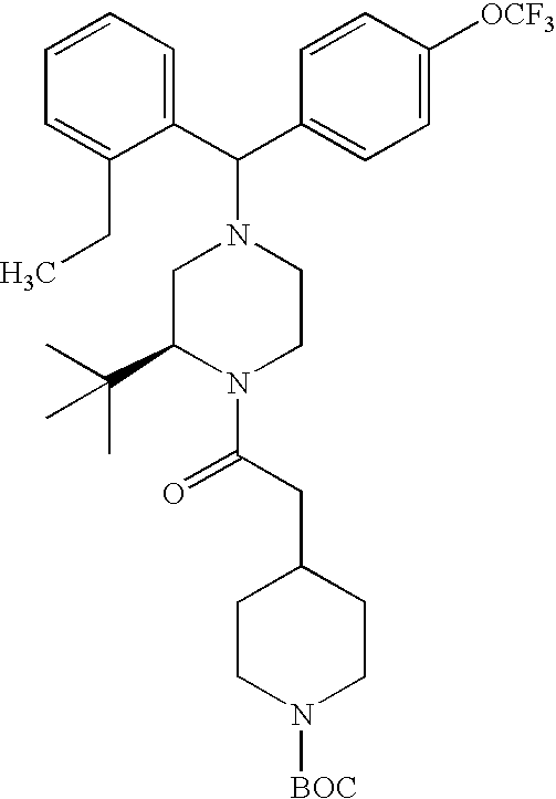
C1=CC=C(CC)C(C(N2CC(C(C)(C)C)N(C(CC3CCN([BOC])CC3)=O)CC2)C2=CC=C([OCF3])C=C2)=C1
